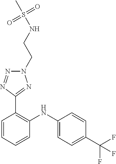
C1=CC(C(F)(F)F)=CC=C1NC1=C(C2=NN(CCNS(C)(=O)=O)N=N2)C=CC=C1
